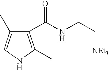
C1(C(NCC[NEt3])=O)=C(C)NC=C1C
